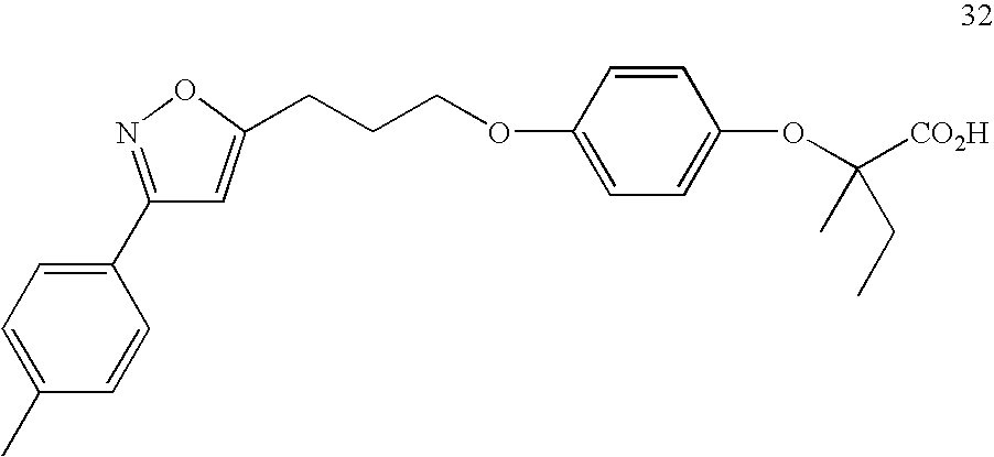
C1(C2=CC=C(C)C=C2)=NOC(CCCOC2=CC=C(OC([CO2H])(C)CC)C=C2)=C1
